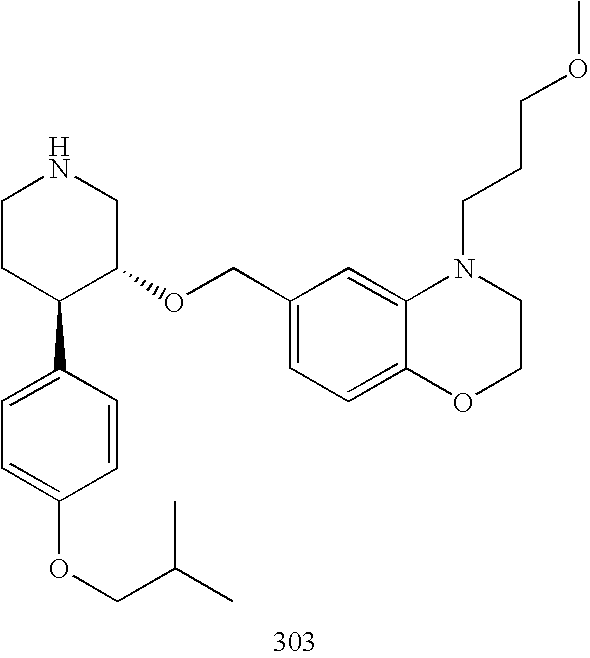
C1CC(C2=CC=C(OCC(C)C)C=C2)C(OCC2=CC=C3C(=C2)N(CCCOC)CCO3)CN1
